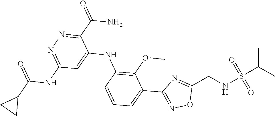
C1=C(C2=NOC(CNS(C(C)C)(=O)=O)=N2)C(OC)=C(NC2=CC(NC(C3CC3)=O)=NN=C2C(N)=O)C=C1
